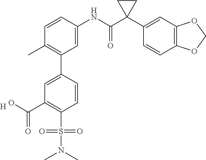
C1=C(NC(C2(C3=CC4=C(C=C3)OCO4)CC2)=O)C=CC(C)=C1C1=CC(C(=O)O)=C(S(=O)(=O)N(C)C)C=C1.[H]
